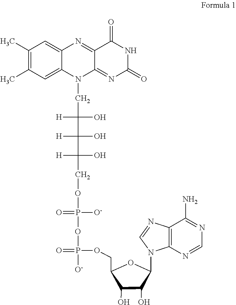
OC1C(O)C(N2C3=C(C(N)=NC=N3)N=C2)OC1COP(OP(OCC(C(C(CN1C2=CC(C)=C(C)C=C2N=C2C1=NC(=O)NC2=O)([H])O)([H])O)([H])O)(=O)[O-])(=O)[O-]
